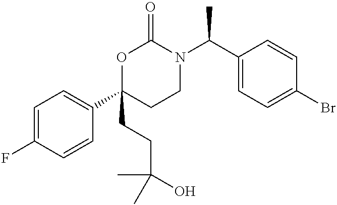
C1=C(F)C=CC(C2(CCC(O)(C)C)CCN(C(C3=CC=C(Br)C=C3)C)C(=O)O2)=C1
